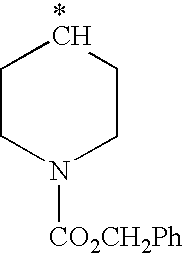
C1CN([CO2CH2Ph])CC[*CH]1
